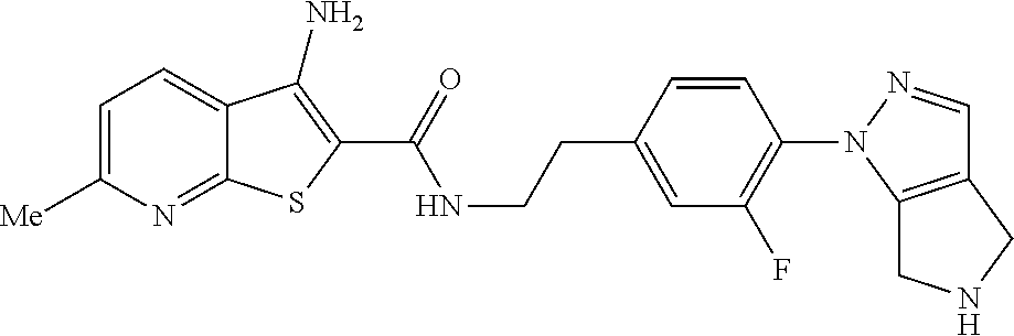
C1=C([Me])N=C2C(=C1)C(N)=C(C(=O)NCCC1=CC(F)=C(N3N=CC4=C3CNC4)C=C1)S2
